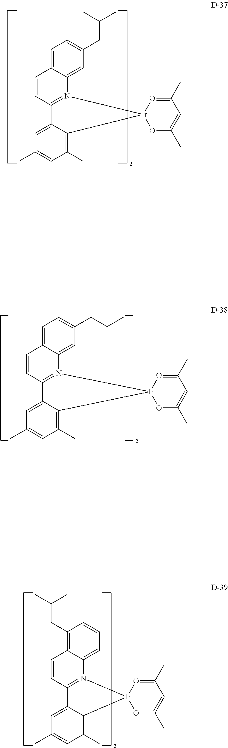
C1=CC2=CC=C(CCC)C=C2N2=C1C1=CC(C)=CC(C)=C1[Ir]21OC(C)=CC(C)=O1.C1=CC2=C(CC(C)C)C=CC=C2N2=C1C1=CC(C)=CC(C)=C1[Ir]21OC(C)=CC(C)=O1.C1=CC2=CC=C(CC(C)C)C=C2N2=C1C1=CC(C)=CC(C)=C1[Ir]21OC(C)=CC(C)=O1
